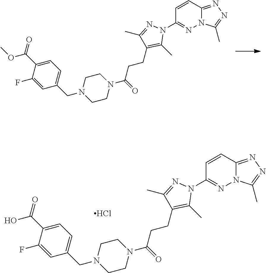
C1=CC2=NN=C(C)N2N=C1N1N=C(C)C(CCC(N2CCN(CC3=CC=C(C(OC)=O)C(F)=C3)CC2)=O)=C1C.C1=CC2=NN=C(C)N2N=C1N1N=C(C)C(CCC(N2CCN(CC3=CC=C(C(O)=O)C(F)=C3)CC2)=O)=C1C.Cl
